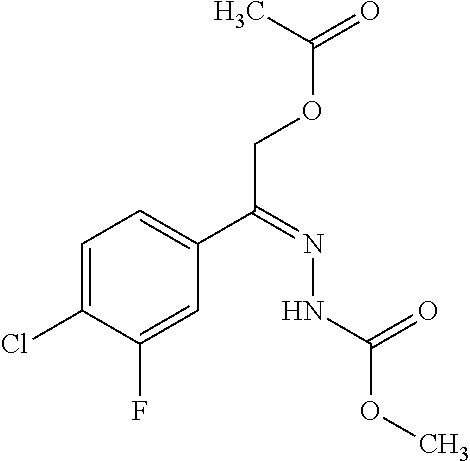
C1=C(Cl)C(F)=CC(C(COC(=O)C)=NNC(OC)=O)=C1
